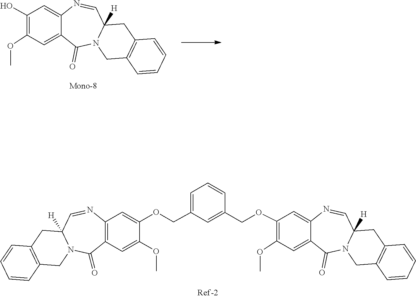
C1=CC=CC2=C1CC1([H])C=NC3=CC(OCC4=CC(COC5=CC6=C(C=C5OC)C(=O)N5C([H])(C=N6)CC6=C(C5)C=CC=C6)=CC=C4)=C(OC)C=C3C(=O)N1C2.C1=CC=CC2=C1CC1([H])C=NC3=CC(O)=C(OC)C=C3C(=O)N1C2
